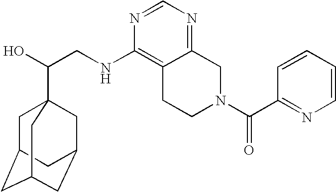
C(CNC1=C2C(=NC=N1)CN(C(C1=NC=CC=C1)=O)CC2)(O)C12CC3CC(CC(C1)C3)C2
